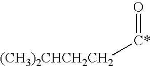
O=[C*][(CH3)2CHCH2CH2]
